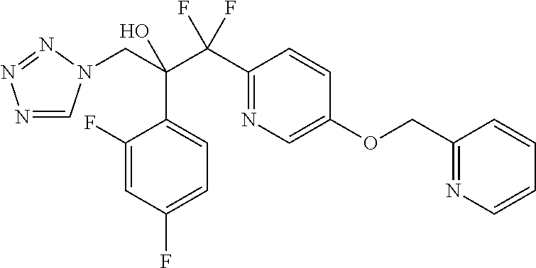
N1=CN(CC(C(C2=NC=C(OCC3=NC=CC=C3)C=C2)(F)F)(O)C2=CC=C(F)C=C2F)N=N1
